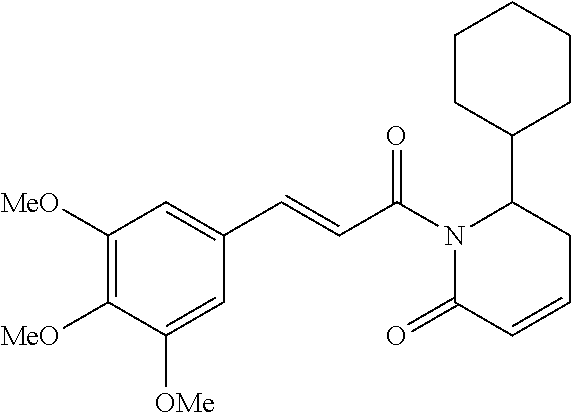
C1([MeO])=C([MeO])C([OMe])=CC(C=CC(N2C(=O)C=CCC2C2CCCCC2)=O)=C1
